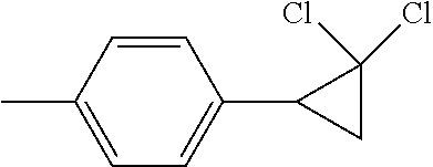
C1=CC(C)=CC=C1C1CC1(Cl)Cl
